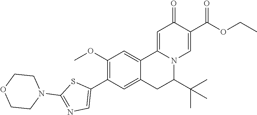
O1CCN(C2=NC=C(C3=C(OC)C=C4C5=CC(=O)C(C(=O)OCC)=CN5C(C(C)(C)C)CC4=C3)S2)CC1
